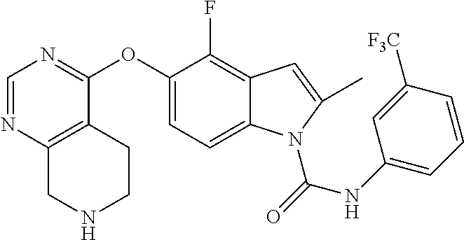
C1=NC2=C(C(OC3=CC=C4C(=C3F)C=C(C)N4C(=O)NC3=CC=CC([F3C])=C3)=N1)CCNC2
